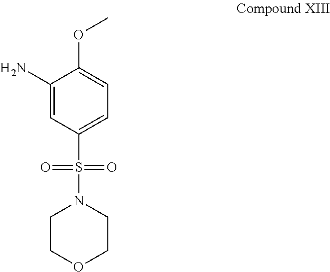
C1(N)=CC(S(=O)(N2CCOCC2)=O)=CC=C1OC
